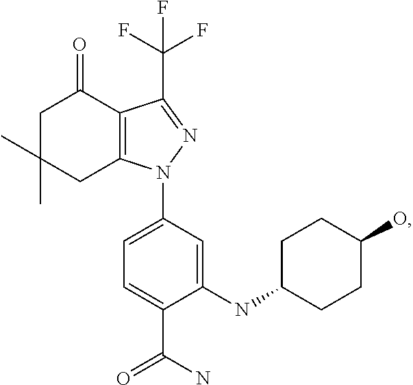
C1C(C)(C)CC2=C(C1=O)C(C(F)(F)F)=NN2C1=CC=C(C(N)=O)C(NC2CCC(O)CC2)=C1
